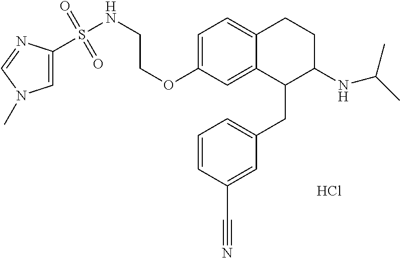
C1=C(OCCNS(=O)(=O)C2=CN(C)C=N2)C=C2C(=C1)CCC(NC(C)C)C2CC1=CC=CC(C#N)=C1.Cl
